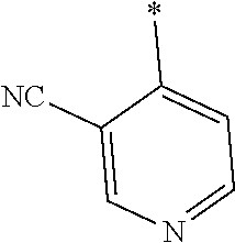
C1([NC])=CN=CC=C1*
